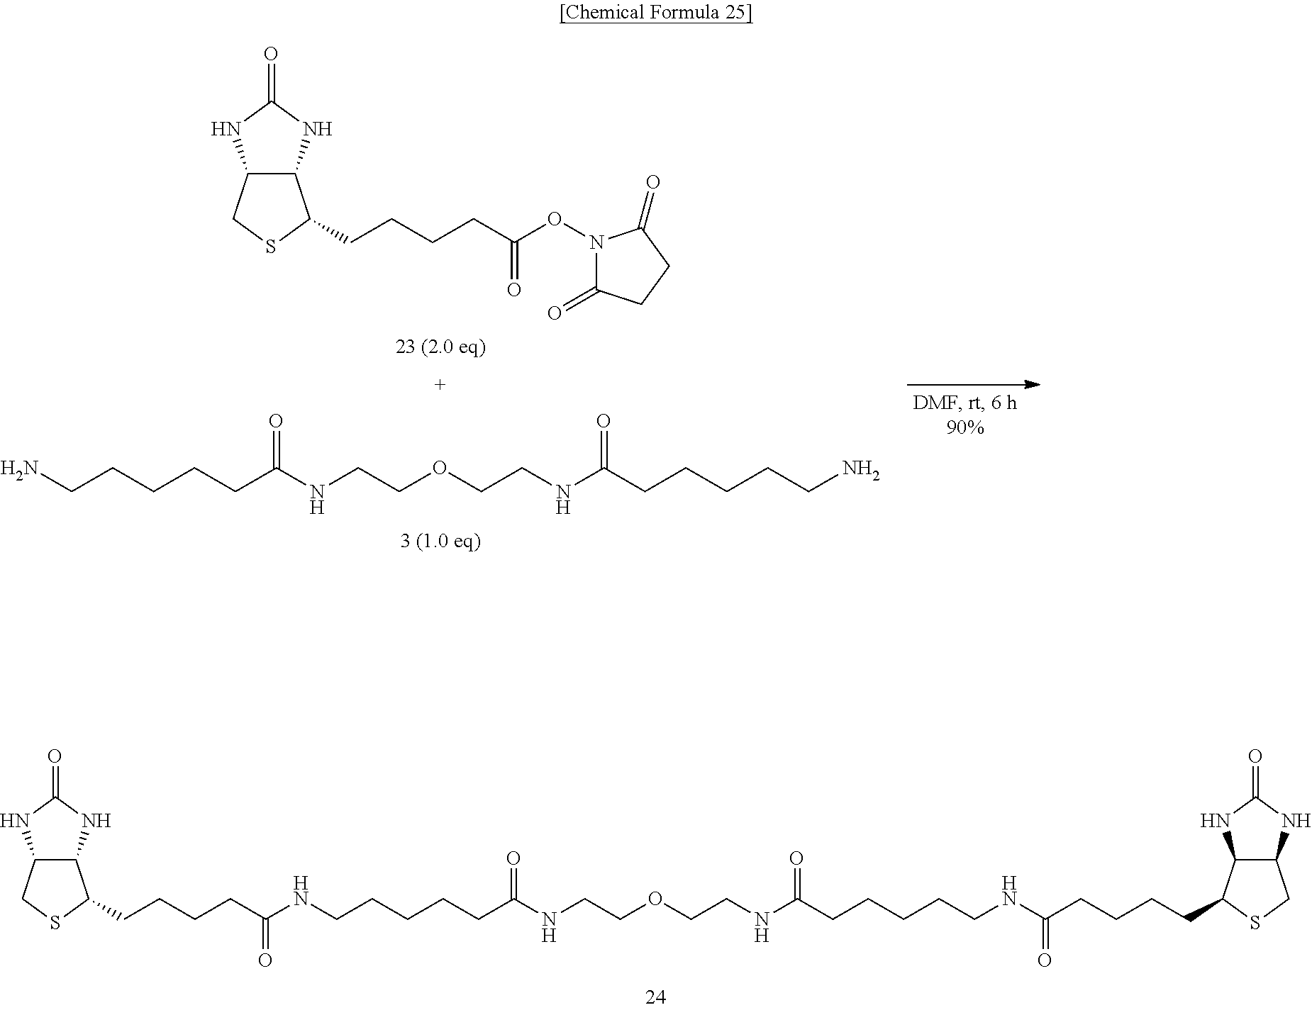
NCCCCCC(NCCOCCNC(CCCCCN)=O)=O.C12C(NC(=O)N1)C(CCCCC(ON1C(=O)CCC1=O)=O)SC2.C12C(NC(=O)N1)C(CCCCC(NCCCCCC(NCCOCCNC(CCCCCNC(CCCCC1C3C(NC(=O)N3)CS1)=O)=O)=O)=O)SC2
